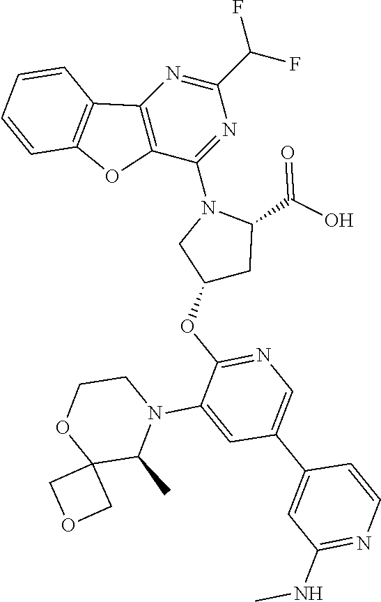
C12=C(C(N3CC(OC4=NC=C(C5=CC(NC)=NC=C5)C=C4N4CCOC5(C4C)COC5)CC3C(O)=O)=NC(C(F)F)=N1)OC1=C2C=CC=C1
